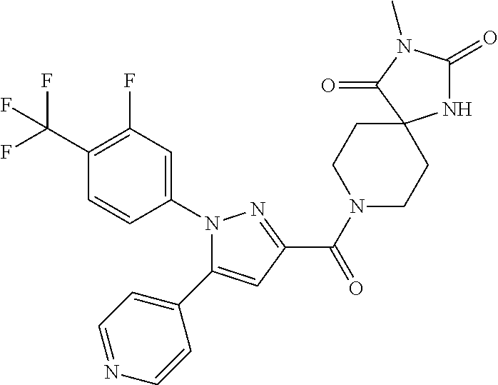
C(=O)(C1=NN(C2=CC(F)=C(C(F)(F)F)C=C2)C(C2=CC=NC=C2)=C1)N1CCC2(CC1)NC(=O)N(C)C2=O
